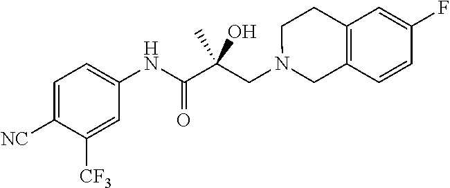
C1=C([NC])C([CF3])=CC(NC(C(CN2CC3=C(CC2)C=C(F)C=C3)(O)C)=O)=C1
